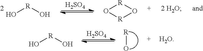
O[R]O.[H2SO4].O1[R]O[R]1.O[R]O.[H2SO4].[R]O
